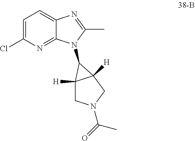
C1=C(Cl)N=C2C(=C1)N=C(C)N2C1C2([H])CN(C(C)=O)CC21[H]
